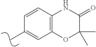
C1=CC2=C(C=C1C)OC(C)(C)C(=O)N2
